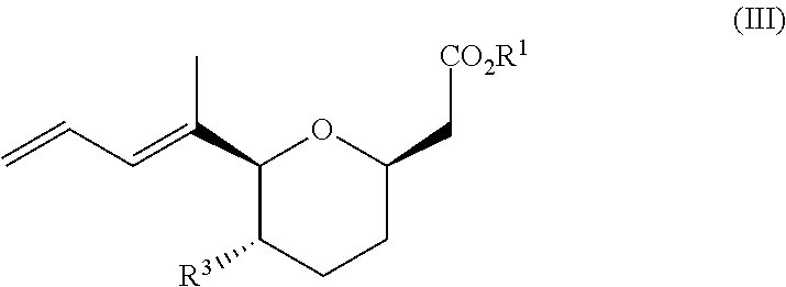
C1(C(=CC=C)C)C([R3])CCC(C[CO2R1])O1
